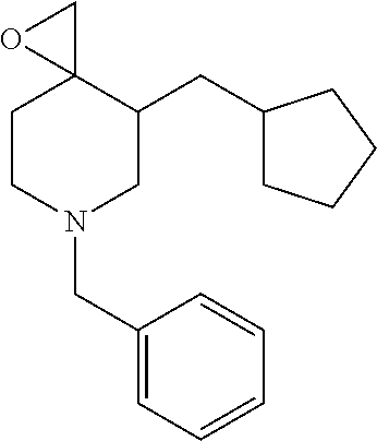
C1CN(CC2=CC=CC=C2)CC(CC2CCCC2)C12CO2
